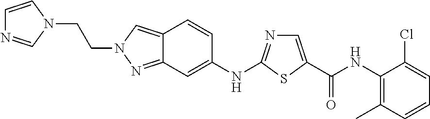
C1=C(C(NC2=C(C)C=CC=C2Cl)=O)SC(NC2=CC3=NN(CCN4C=CN=C4)C=C3C=C2)=N1
